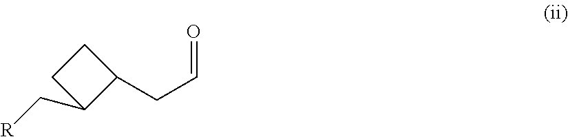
C1CC(C[R])C1CC=O
